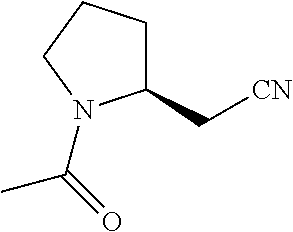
C1(C[CN])CCCN1C(=O)C
